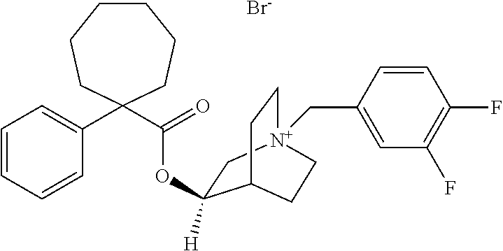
C1CCCC(C(=O)OC2([H])C[N+]3(CC4=CC(F)=C(F)C=C4)CCC2CC3)(C2=CC=CC=C2)CC1.[Br-]
